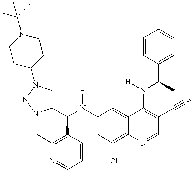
C1(N(C(C2=CN(C3CCN(C(C)(C)C)CC3)NN2)C2=C(C)N=CC=C2)[H])=CC(Cl)=C2C(=C1)C(N(C(C1=CC=CC=C1)C)[H])=C(C#N)C=N2
